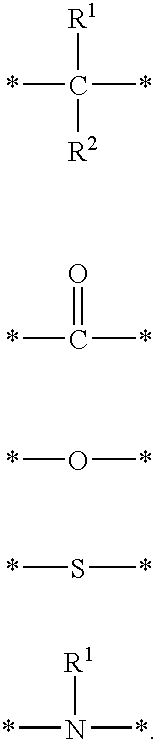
[R1]C([R2])(*)*.O=C(*)*.O(*)*.S(*)*.[R1]N(*)*
